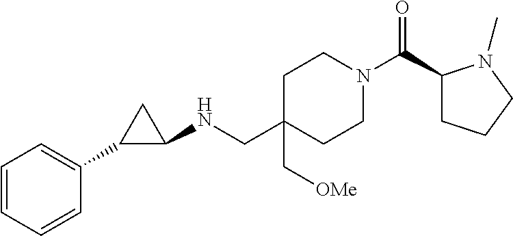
C1(C(N2CCC(CNC3CC3C3=CC=CC=C3)(C[OMe])CC2)=O)CCCN1C
